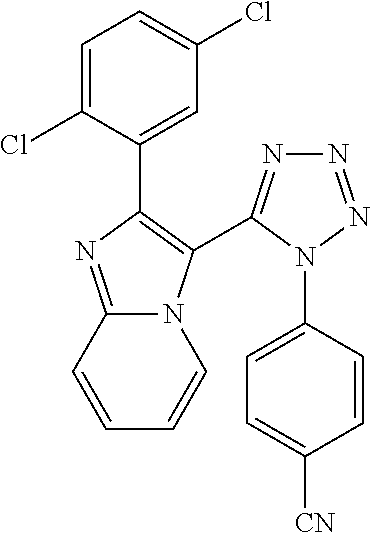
C1=C(Cl)C(C2=C(C3=NN=NN3C3=CC=C([CN])C=C3)N3C(=N2)C=CC=C3)=CC(Cl)=C1
